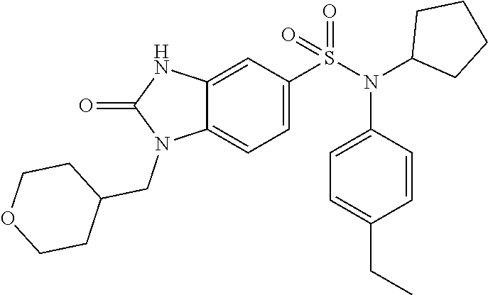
C12=CC(S(N(C3CCCC3)C3=CC=C(CC)C=C3)(=O)=O)=CC=C1N(CC1CCOCC1)C(=O)N2
